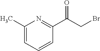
C1(C)=CC=CC(C(CBr)=O)=N1
